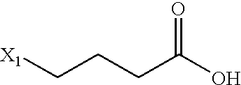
[X1]CCCC(O)=O
